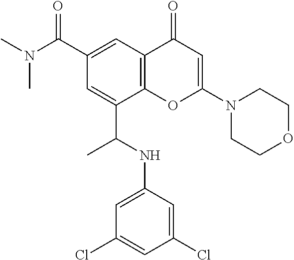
C12=C(C=C(C(N(C)C)=O)C=C1C(NC1=CC(Cl)=CC(Cl)=C1)C)C(=O)C=C(N1CCOCC1)O2
